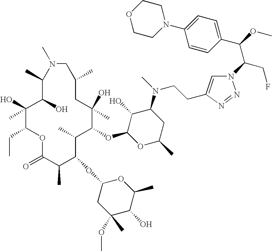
C1(O)(C)C(CC)OC(=O)C(C)C(OC2CC(OC)(C)C(O)C(C)O2)C(C)C(OC2OC(C)CC(N(C)CCC3=CN(C(CF)C(C4=CC=C(N5CCOCC5)C=C4)OC)N=N3)C2O)C(O)(C)CC(C)CN(C)C(C)C1O
